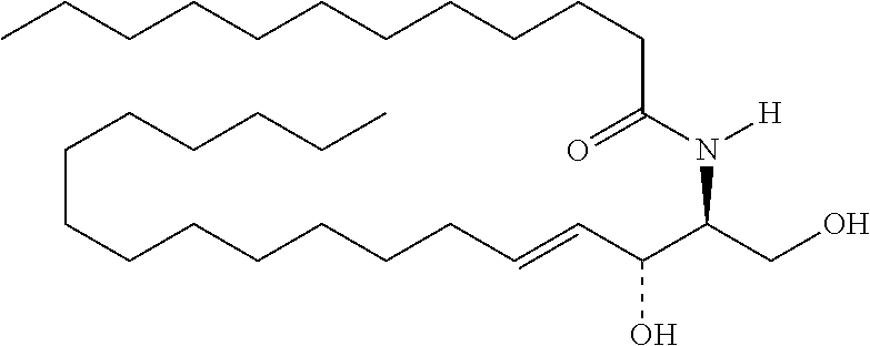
C(CCCCCC=CC(C(CO)N(C(CCCCCCCCCCC)=O)[H])O)CCCCCCC
